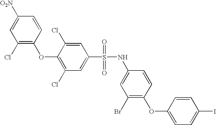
C1([O2N])=CC(Cl)=C(OC2=C(Cl)C=C(S(NC3=CC(Br)=C(OC4=CC=C(I)C=C4)C=C3)(=O)=O)C=C2Cl)C=C1
